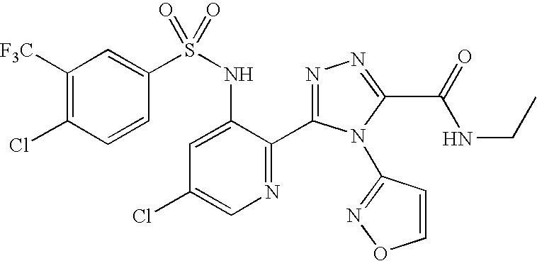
C1([F3C])=C(Cl)C=CC(S(NC2=CC(Cl)=CN=C2C2=NN=C(C(=O)NCC)N2C2=NOC=C2)(=O)=O)=C1
